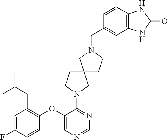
C1(OC2=C(CC(C)C)C=C(F)C=C2)=CN=CN=C1N1CCC2(CCN(CC3=CC4=C(C=C3)NC(=O)N4)C2)C1
